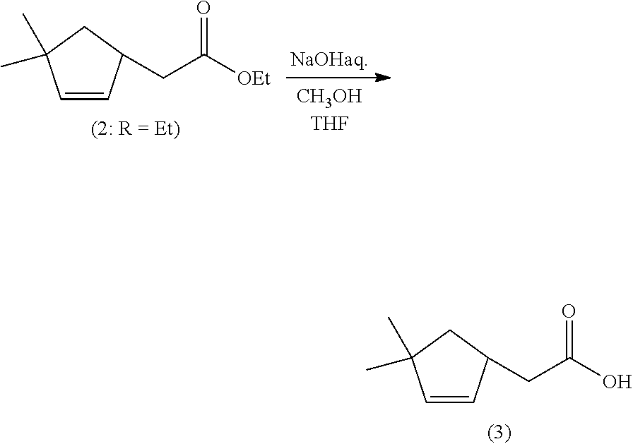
C1=CC(CC([OEt])=O)CC1(C)C.C1=CC(CC(O)=O)CC1(C)C
